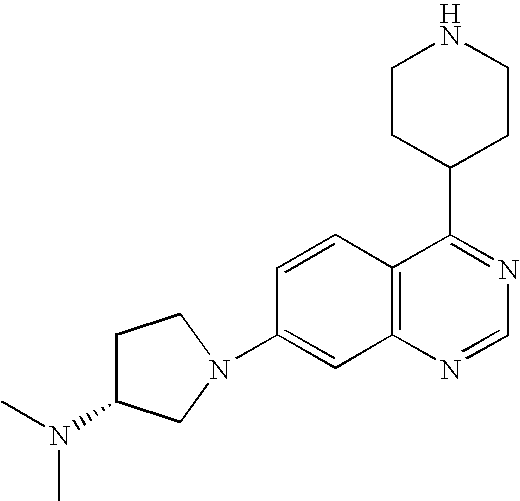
C12=C(N=CN=C1C1CCNCC1)C=C(N1CC(N(C)C)CC1)C=C2
